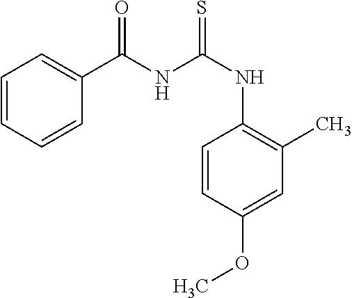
C1=C(C(NC(NC2=C(C)C=C(OC)C=C2)=S)=O)C=CC=C1
